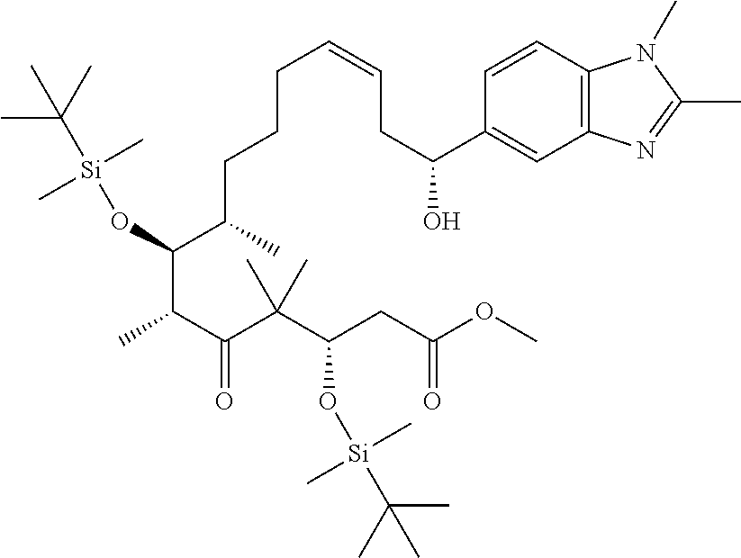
C(C(C(C(C(CC(OC)=O)O[Si](C(C)(C)C)(C)C)(C)C)=O)C)(C(CCCC=CCC(O)C1=CC2=C(C=C1)N(C)C(C)=N2)C)O[Si](C(C)(C)C)(C)C
